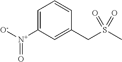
C1=C([N+]([O-])=O)C=C(CS(C)(=O)=O)C=C1
